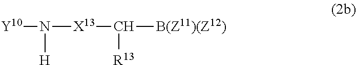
[X13](C([B(Z11)(Z12)])[R13])N([Y10])[H]
